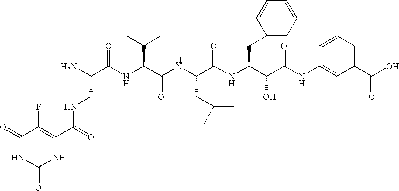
NC(C(NC(C(NC(C(NC(C(C(NC1=CC(C(O)=O)=CC=C1)=O)O)CC1=CC=CC=C1)=O)CC(C)C)=O)C(C)C)=O)CNC(C1=C(F)C(=O)NC(=O)N1)=O
